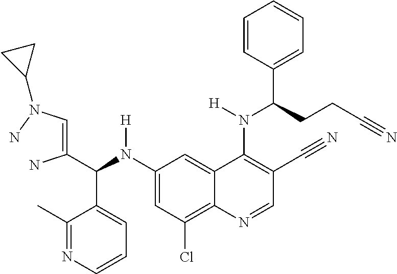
C1(N(C(C(=CN(N)C2CC2)N)C2=CC=CN=C2C)[H])=CC(Cl)=C2C(=C1)C(N(C(C1=CC=CC=C1)CCC#N)[H])=C(C#N)C=N2
